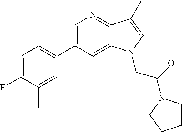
C1=C(C2=CC=C(F)C(C)=C2)C=C2C(=N1)C(C)=CN2CC(=O)N1CCCC1
